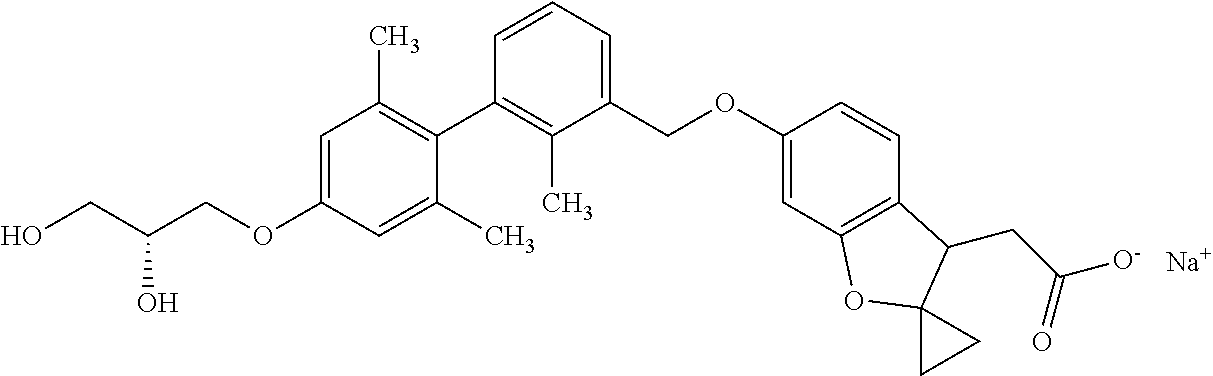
C1=C(OCC(CO)O)C=C(C)C(C2=C(C)C(COC3=CC4=C(C=C3)C(CC([O-])=O)C3(O4)CC3)=CC=C2)=C1C.[Na]
